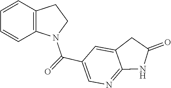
C1=CC=CC2=C1CCN2C(C1=CN=C2C(=C1)CC(=O)N2)=O
